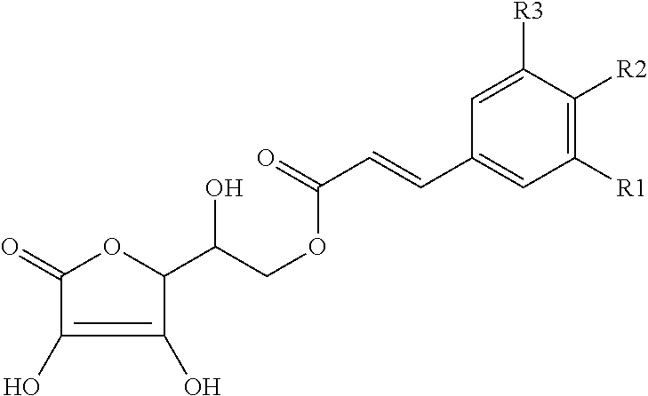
O=C1OC(C(COC(C=CC2=CC([R1])=C([R2])C([R3])=C2)=O)O)C(O)=C1O
